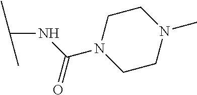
N(C(N1CCN(C)CC1)=O)C(C)C
